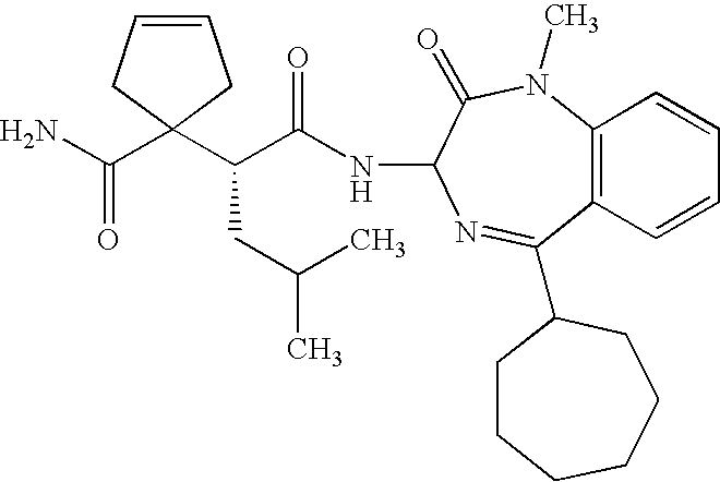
NC(=O)C1(C(C(NC2C(=O)N(C)C3=C(C=CC=C3)C(C3CCCCCC3)=N2)=O)CC(C)C)CC=CC1
